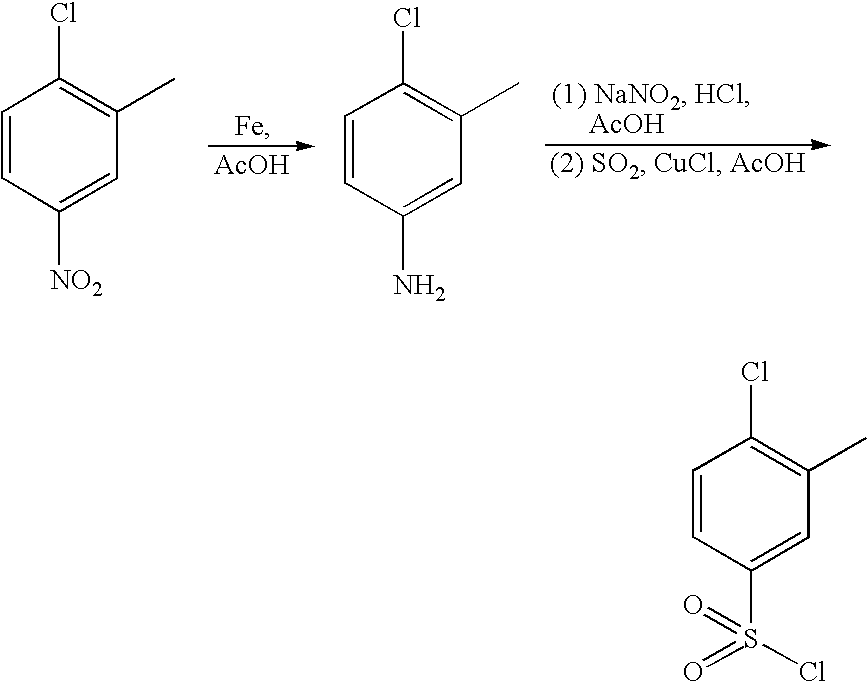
C1=CC([NO2])=CC(C)=C1Cl.[AcOH].C1=CC(N)=CC(C)=C1Cl.C1=CC(S(Cl)(=O)=O)=CC(C)=C1Cl
